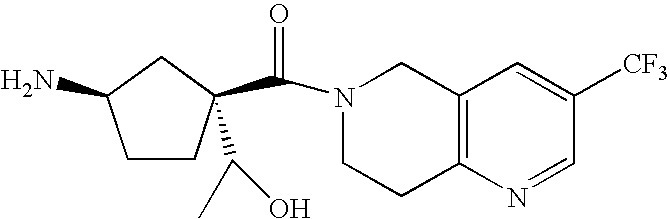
C1CC(C(N2CCC3=C(C2)C=C([CF3])C=N3)=O)(C(C)O)CC1N
